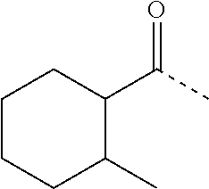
C1CC(C(=O)C)C(C)CC1
